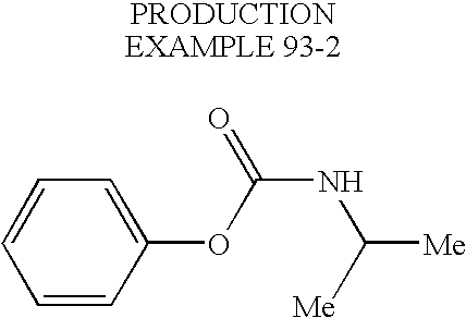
C1=CC(OC(NC([Me])[Me])=O)=CC=C1
